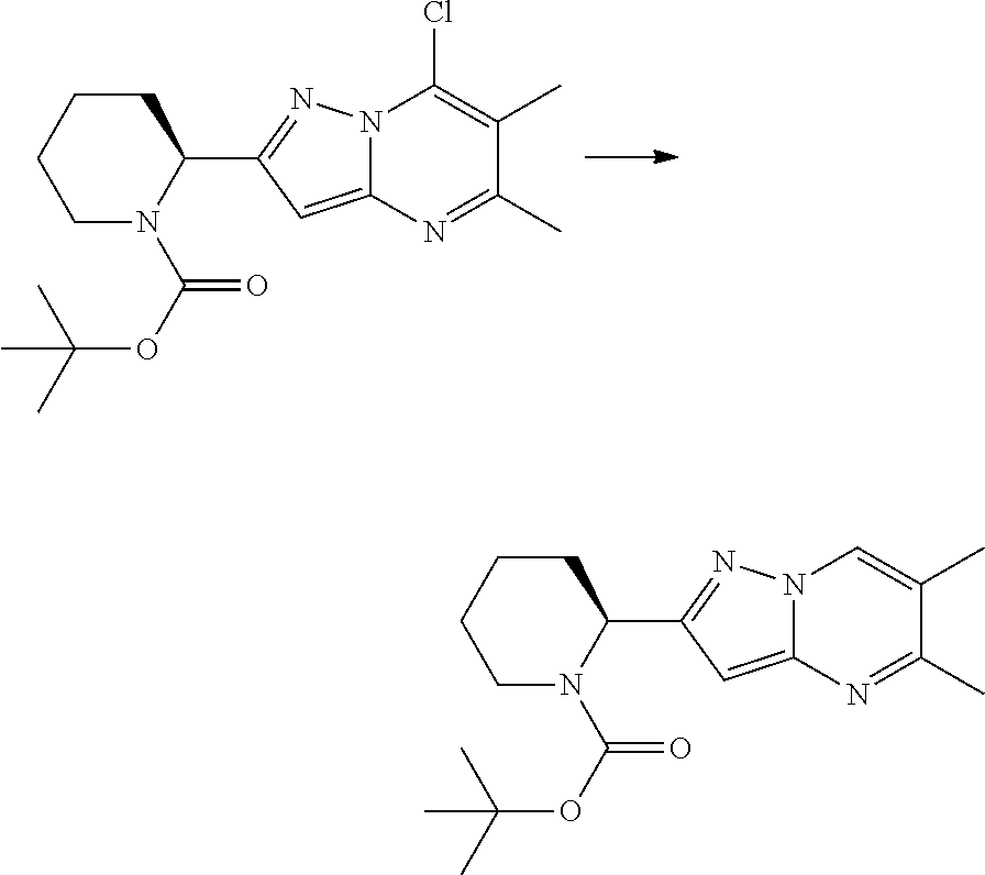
C1CCCN(C(OC(C)(C)C)=O)C1C1=NN2C(=C1)N=C(C)C(C)=C2Cl.C1CCCN(C(OC(C)(C)C)=O)C1C1=NN2C(=C1)N=C(C)C(C)=C2
